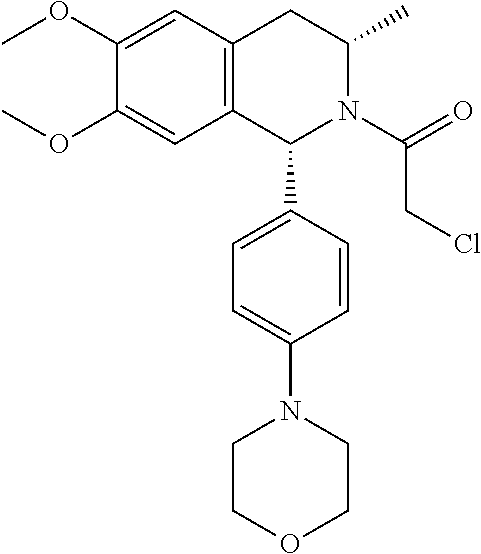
C12=C(CC(C)N(C(=O)CCl)C1C1=CC=C(N3CCOCC3)C=C1)C=C(OC)C(OC)=C2
